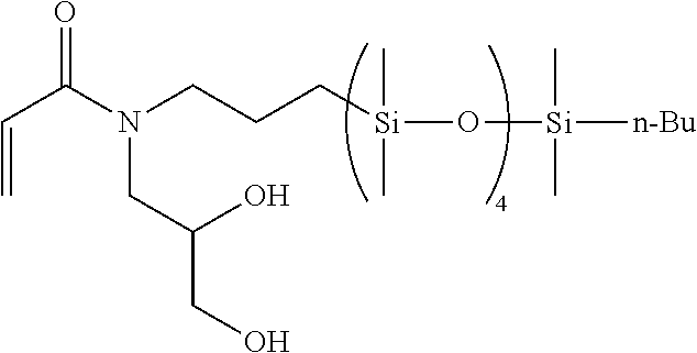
C(C(N(CCC[Si](O[Si]([n-Bu])(C)C)(C)C)CC(O)CO)=O)=C
